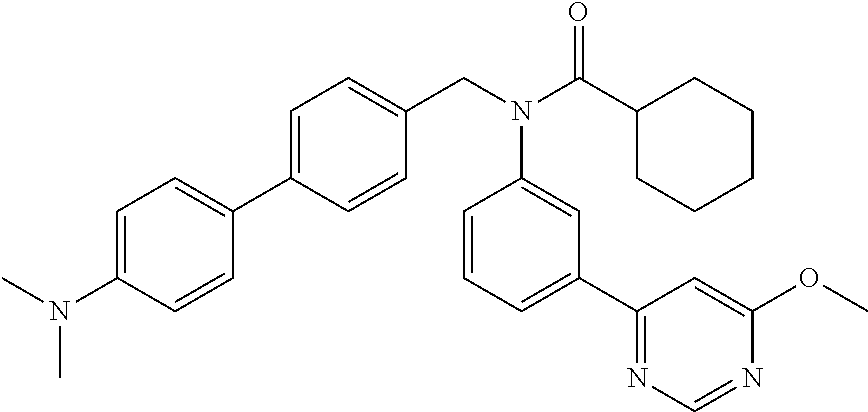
C1(C2=CC=C(CN(C(C3CCCCC3)=O)C3=CC(C4=NC=NC(OC)=C4)=CC=C3)C=C2)=CC=C(N(C)C)C=C1
